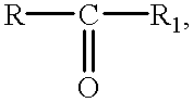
[R]C([R1])=O
